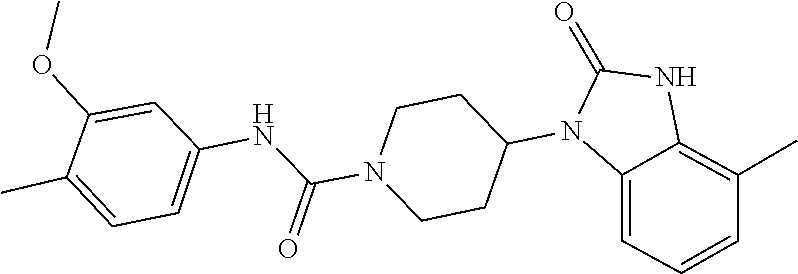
C1CN(C(NC2=CC=C(C)C(OC)=C2)=O)CCC1N1C(=O)NC2=C(C)C=CC=C12
